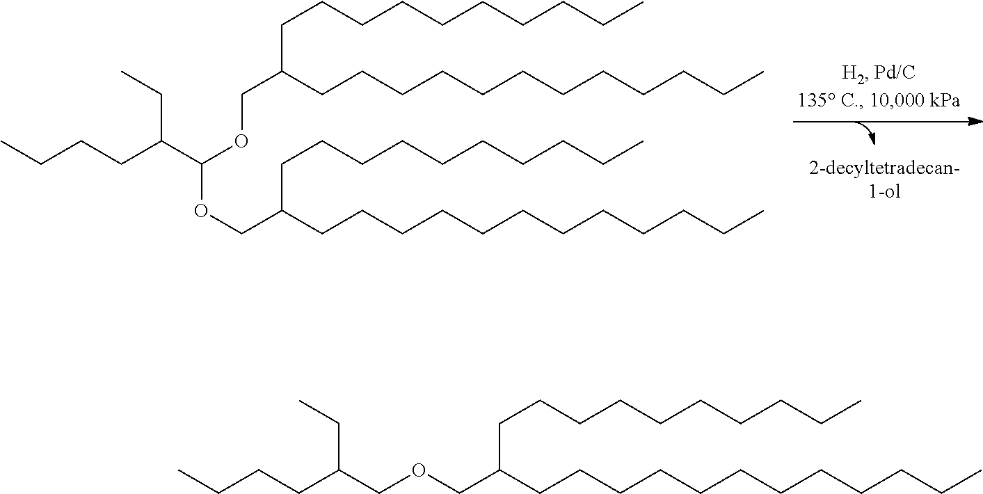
CCCCCCCCCCCCC(COC(OCC(CCCCCCCCCCCC)CCCCCCCCCC)C(CC)CCCC)CCCCCCCCCC.[2-decyltetradecan-1-ol].CCCCCCCCCCCCC(COCC(CCCC)CC)CCCCCCCCCC
